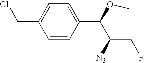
C1(CCl)=CC=C(C(OC)C([N3])CF)C=C1
